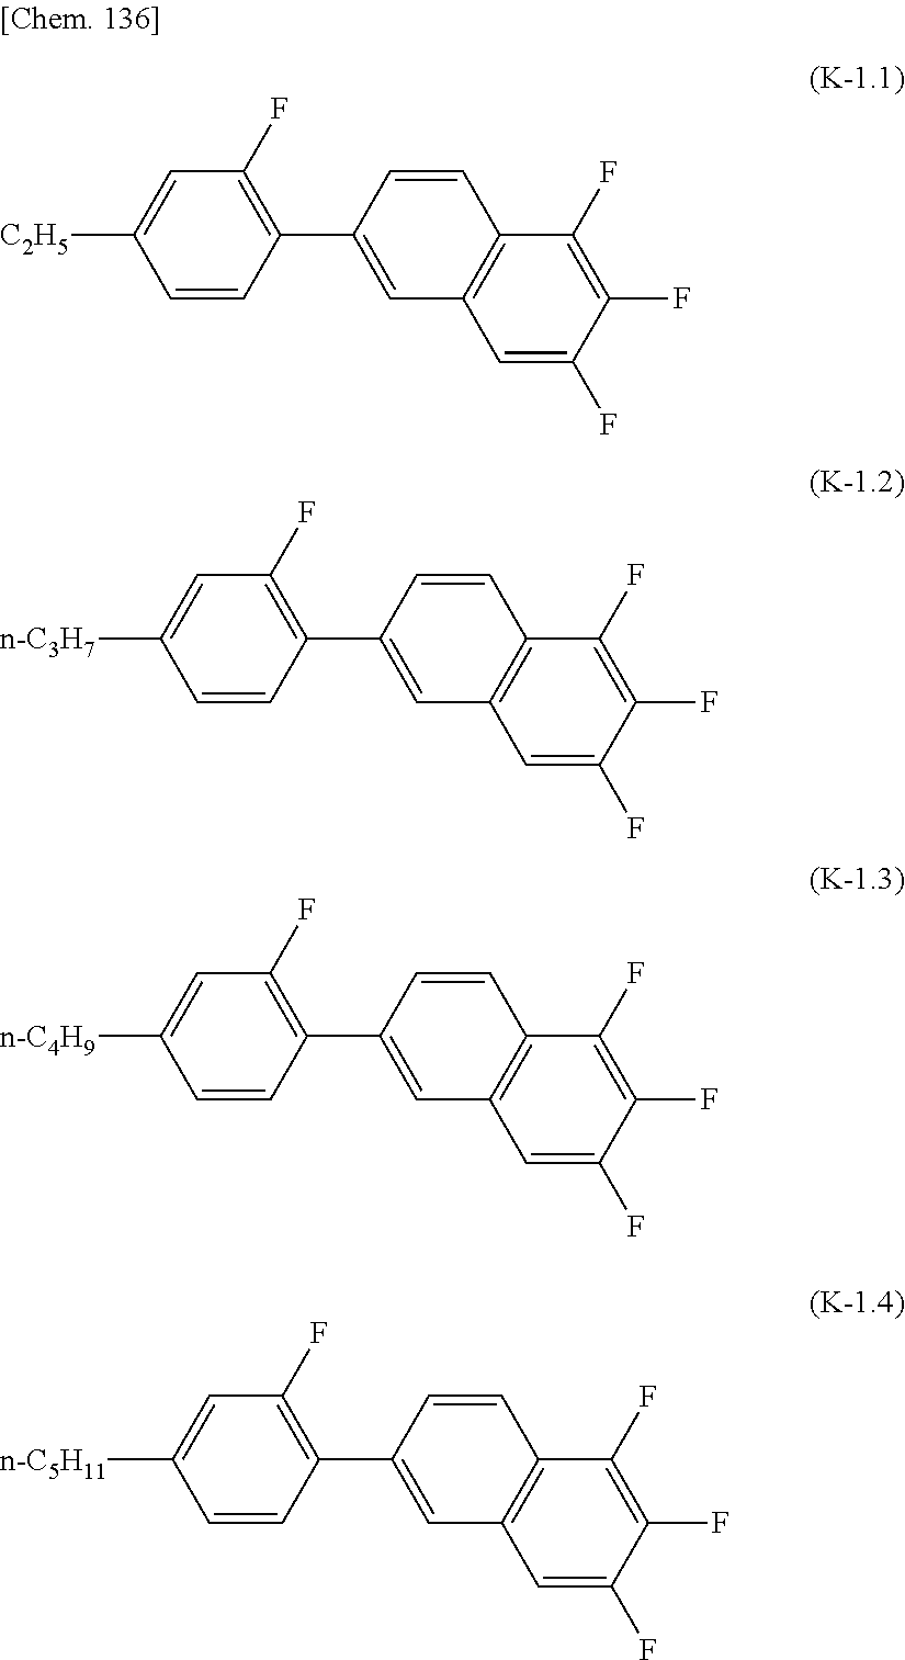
C1=CC(C2=CC3=C(C=C2)C(F)=C(F)C(F)=C3)=C(F)C=C1[C2H5].C1=CC(C2=CC3=C(C=C2)C(F)=C(F)C(F)=C3)=C(F)C=C1[n-C3H7].C1=CC(C2=CC3=C(C=C2)C(F)=C(F)C(F)=C3)=C(F)C=C1[n-C4H9].C1=CC(C2=CC3=C(C=C2)C(F)=C(F)C(F)=C3)=C(F)C=C1[n-C5H11]
